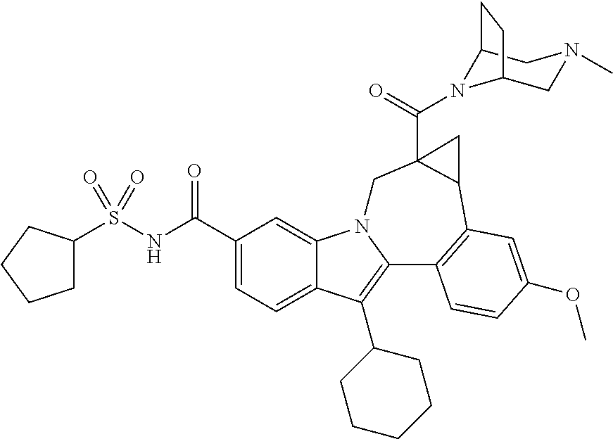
C1(C(NS(=O)(=O)C2CCCC2)=O)=CC=C2C(=C1)N1C(=C2C2CCCCC2)C2=C(C3C(C(=O)N4C5CN(C)CC4CC5)(C1)C3)C=C(OC)C=C2
